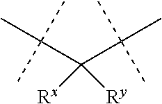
[Rx]C([Ry])(C(C)(C)C)C(C)(C)C
